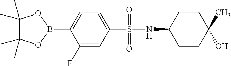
C1CC(C)(O)CCC1NS(C1=CC=C(B2OC(C)(C)C(C)(C)O2)C(F)=C1)(=O)=O
